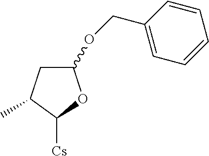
C1(OCC2=CC=CC=C2)CC(C)C([Cs])O1
